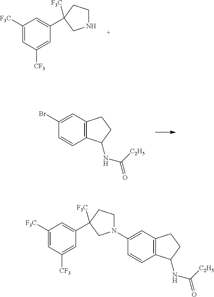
[F3C]C1=CC([CF3])=CC(C2([F3C])CCNC2)=C1.BrC1=CC2=C(C=C1)C(NC(=O)[C2H5])CC2.[F3C]C1=CC([CF3])=CC(C2([F3C])CCN(C3=CC4=C(C=C3)C(NC(=O)[C2H5])CC4)C2)=C1
